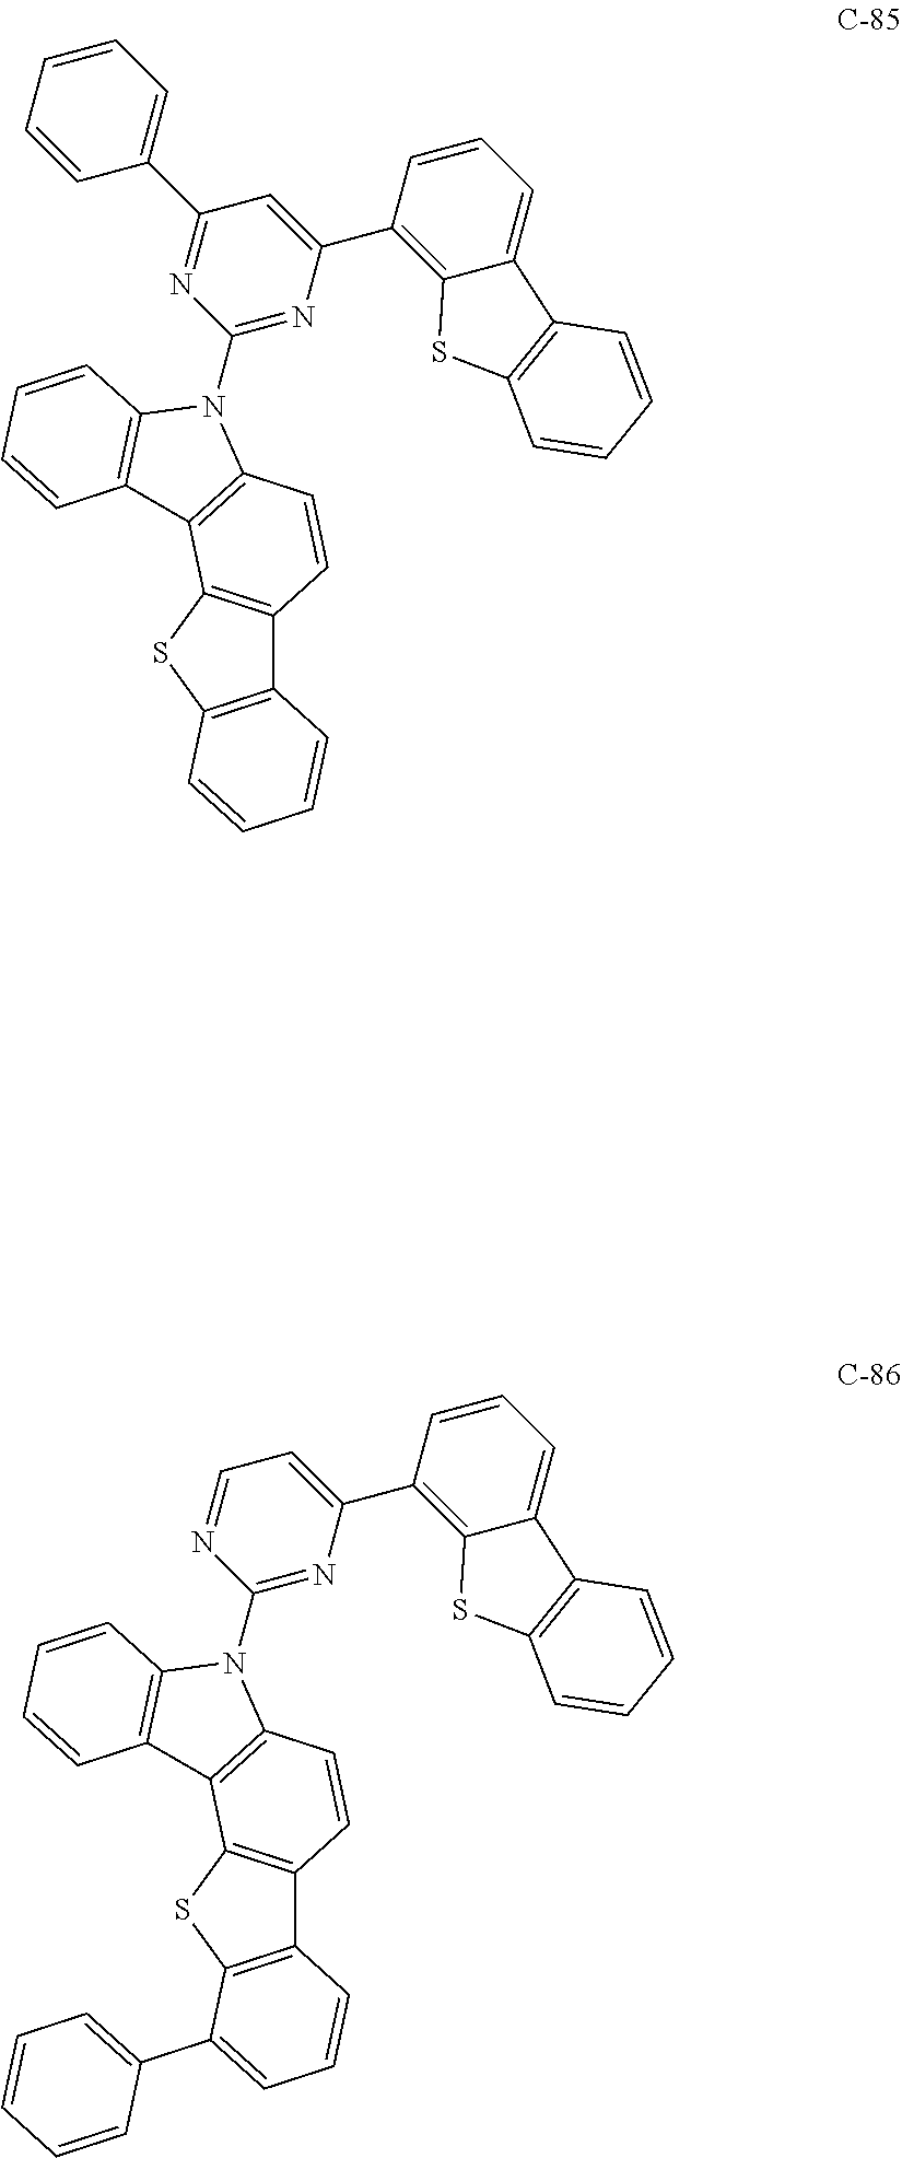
C12=C(SC3=C1C=CC1=C3C3=C(C=CC=C3)N1C1=NC(C3=C4C(=CC=C3)C3=C(S4)C=CC=C3)=CC(C3=CC=CC=C3)=N1)C=CC=C2.C12=C(SC3=C1C=CC1=C3C3=C(C=CC=C3)N1C1=NC(C3=C4C(=CC=C3)C3=C(S4)C=CC=C3)=CC=N1)C(C1=CC=CC=C1)=CC=C2
